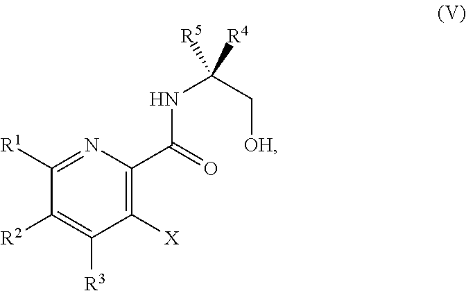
C1(C(=O)NC([R4])(C[OH])[R5])=C([X])C([R3])=C([R2])C([R1])=N1
